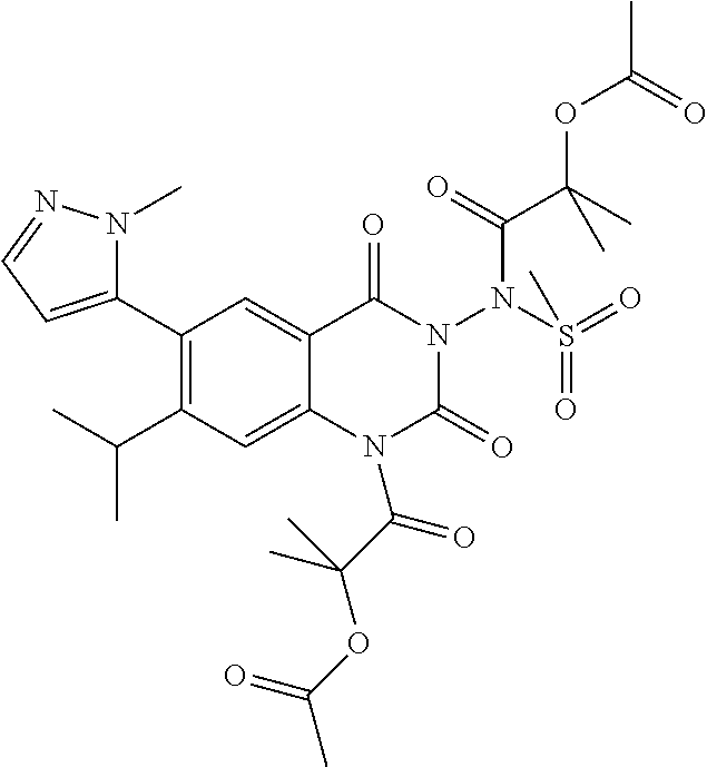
C1(C2=CC=NN2C)=C(C(C)C)C=C2C(=C1)C(=O)N(N(S(=O)(=O)C)C(C(OC(=O)C)(C)C)=O)C(=O)N2C(=O)C(C)(OC(C)=O)C
